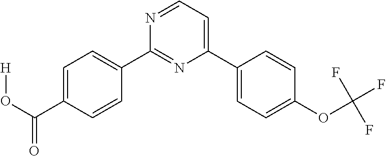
C1=C(C(O[H])=O)C=CC(C2=NC(C3=CC=C(OC(F)(F)F)C=C3)=CC=N2)=C1
